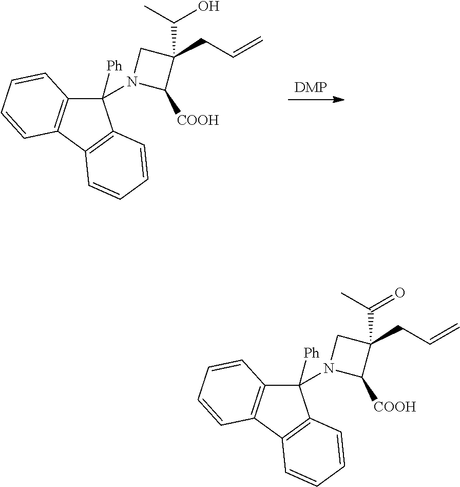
[DMP].C1([Ph])(N2CC(CC=C)(C(O)C)C2[COOH])C2=C(C3=C1C=CC=C3)C=CC=C2.C1([Ph])(N2CC(CC=C)(C(=O)C)C2[COOH])C2=C(C3=C1C=CC=C3)C=CC=C2
